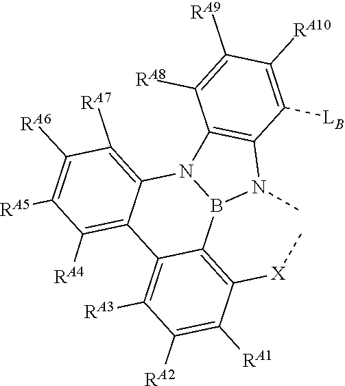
C1([RA5])=C([RA6])C([RA7])=C2C(=C1[RA4])C1=C([RA3])C([RA2])=C([RA1])C([X]C)=C1B1N2C2=C(N1C)C([LB])=C([RA10])C([RA9])=C2[RA8]
